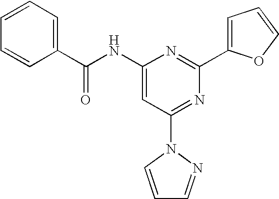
C1=CC=CC=C1C(NC1=CC(N2C=CC=N2)=NC(C2=CC=CO2)=N1)=O
